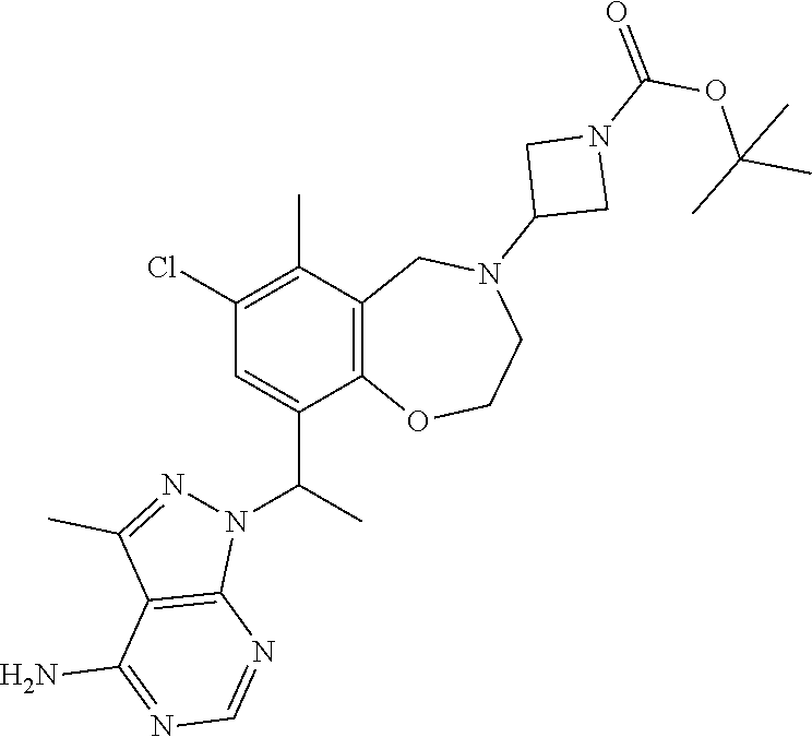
C12=C(C(C)=C(Cl)C=C1C(N1N=C(C)C3=C1N=CN=C3N)C)CN(C1CN(C(OC(C)(C)C)=O)C1)CCO2
